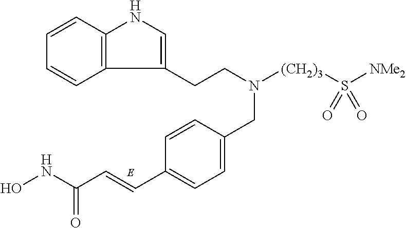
C1=CC2=C(C=C1)C(CCN([(CH2)3]S([NMe2])(=O)=O)CC1=CC=C(C=CC(NO)=O)C=C1)=CN2
